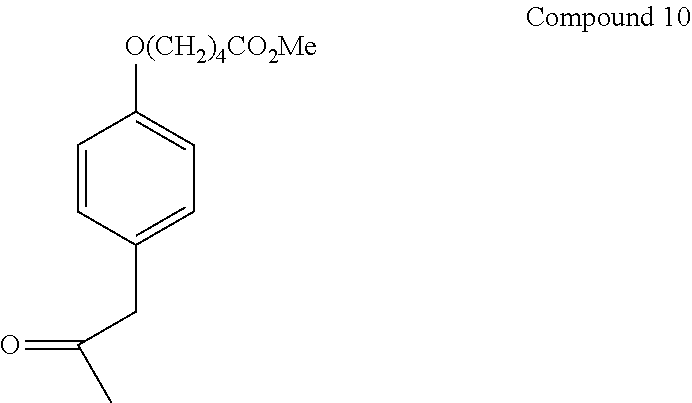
C1=CC(CC(C)=O)=CC=C1[O(CH2)4CO2Me]
